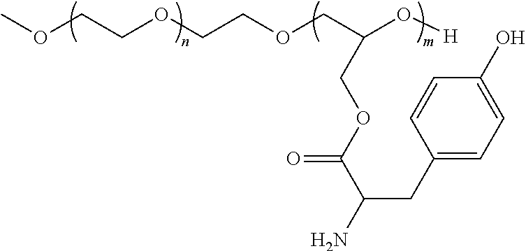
COCCOCCOCC(O[H])COC(C(N)CC1=CC=C(O)C=C1)=O
